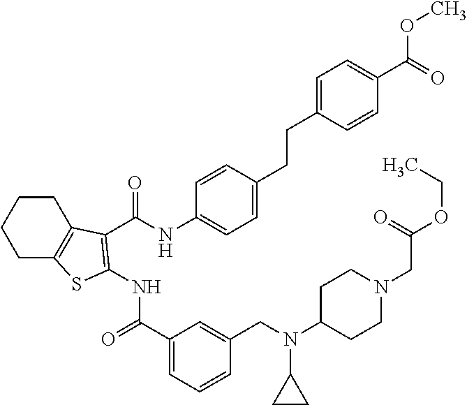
C1CC2=C(CC1)SC(NC(=O)C1=CC=CC(CN(C3CC3)C3CCN(CC(OCC)=O)CC3)=C1)=C2C(NC1=CC=C(CCC2=CC=C(C(=O)OC)C=C2)C=C1)=O
